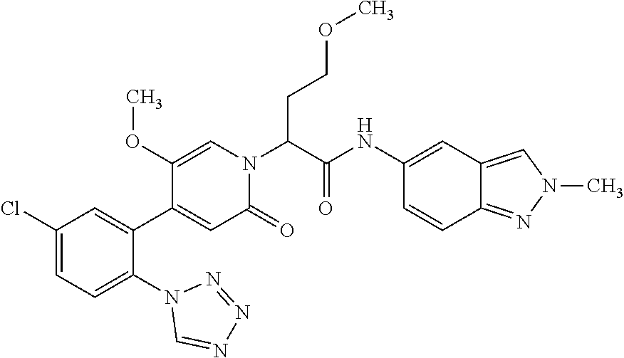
C1(Cl)=CC=C(N2C=NN=N2)C(C2=CC(=O)N(C(CCOC)C(=O)NC3=CC4=CN(C)N=C4C=C3)C=C2OC)=C1
